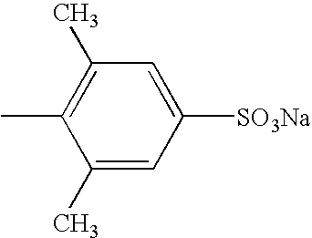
C1(C)=C(C)C=C([SO3Na])C=C1C
